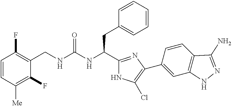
C1=CC([Me])=C(F)C(CNC(NC(C2=NC(C3=CC4=C(C=C3)C(N)=NN4)=C(Cl)N2)CC2=CC=CC=C2)=O)=C1F
